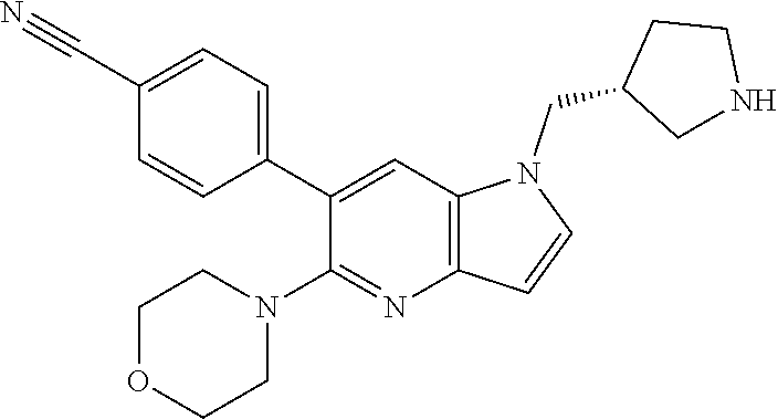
C1=C(C#N)C=CC(C2=CC3=C(N=C2N2CCOCC2)C=CN3CC2CNCC2)=C1
